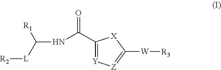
C1(C(NC([L][R2])[R1])=O)=[Y][Z]=C([W][R3])[X]1
